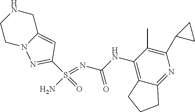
C(NC1=C2C(=NC(C3CC3)=C1C)CCC2)(N=S(N)(=O)C1=NN2C(=C1)CNCC2)=O
